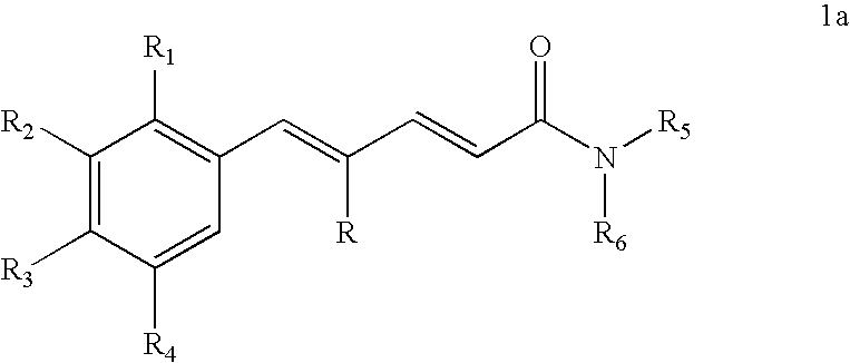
C1([R2])=C([R3])C([R4])=CC(C=C(C=CC(N([R5])[R6])=O)[R])=C1[R1]
